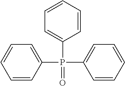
C1=CC=CC(P(C2=CC=CC=C2)(C2=CC=CC=C2)=O)=C1
